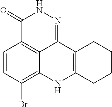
C1=CC(Br)=C2C3=C1C(=O)NN=C3C1=C(N2)CCCC1
